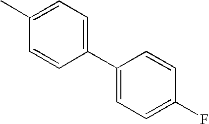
CC1=CC=C(C2=CC=C(F)C=C2)C=C1
